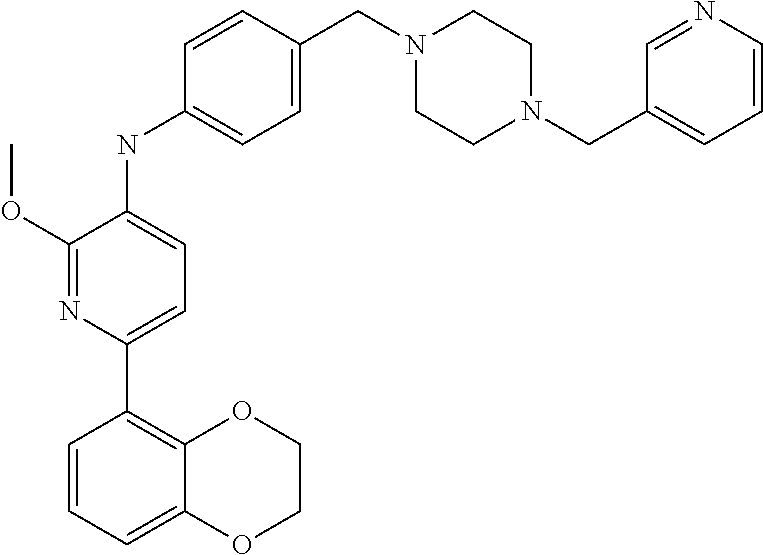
COC1=NC(C2=C3OCCOC3=CC=C2)=CC=C1NC1=CC=C(CN2CCN(CC3=CC=CN=C3)CC2)C=C1
